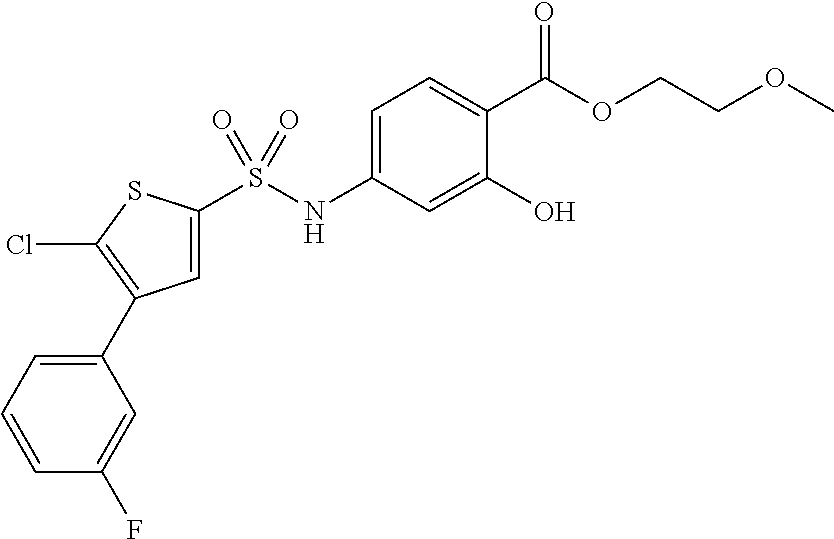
C1=C(NS(C2=CC(C3=CC=CC(F)=C3)=C(Cl)S2)(=O)=O)C=C(O)C(C(OCCOC)=O)=C1
